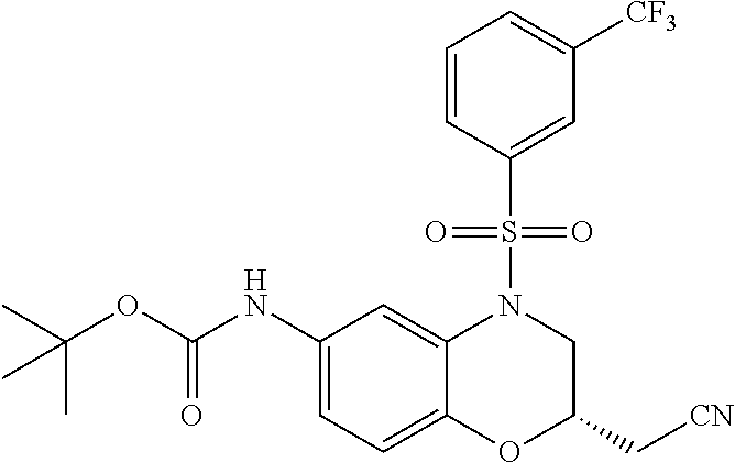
C1(NC(OC(C)(C)C)=O)=CC=C2C(=C1)N(S(C1=CC([CF3])=CC=C1)(=O)=O)CC(C[CN])O2
